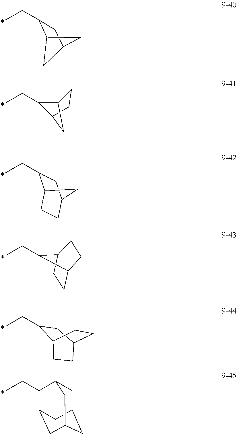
CCC1C2CC(C1)C2.CCC1C2CC1CC2.CCC1C2CCC(C1)C2.CCC1C2CCC1CC2.CCC1CC2CCC1CC2.CCC1C2CC3CC(CC1C3)C2
